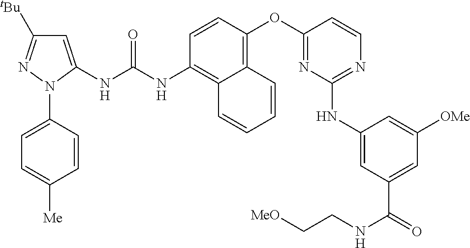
C1=CC(OC2=NC(NC3=CC(C(=O)NCC[MeO])=CC([OMe])=C3)=NC=C2)=C2C(=C1NC(NC1=CC([tBu])=NN1C1=CC=C([Me])C=C1)=O)C=CC=C2
